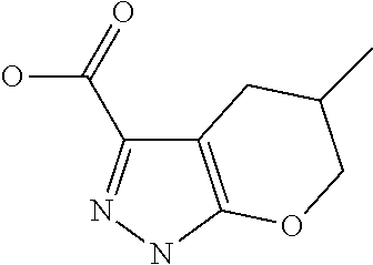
C12=C(NN=C1C(=O)O)OCC(C)C2
